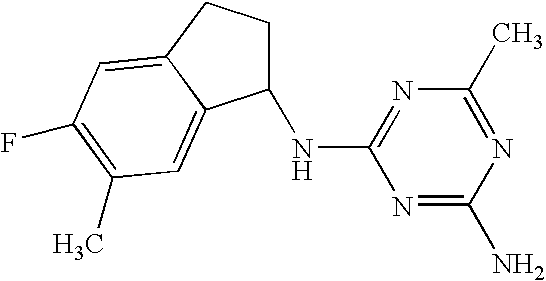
N1=C(N)N=C(C)N=C1NC1CCC2=CC(F)=C(C)C=C12
